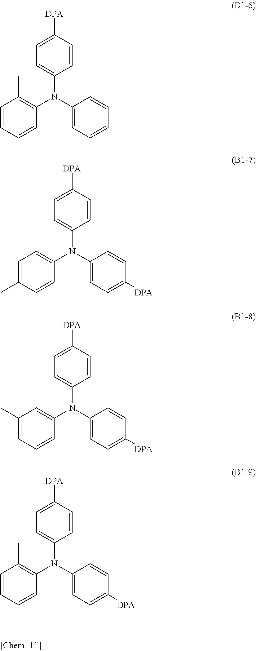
C1=C([DPA])C=CC(N(C2=CC=CC=C2)C2=C(C)C=CC=C2)=C1.C1=C([DPA])C=CC(N(C2=CC=C([DPA])C=C2)C2=CC=C(C)C=C2)=C1.C1=C([DPA])C=CC(N(C2=CC=C([DPA])C=C2)C2=CC(C)=CC=C2)=C1.C1=C([DPA])C=CC(N(C2=CC=C([DPA])C=C2)C2=C(C)C=CC=C2)=C1
